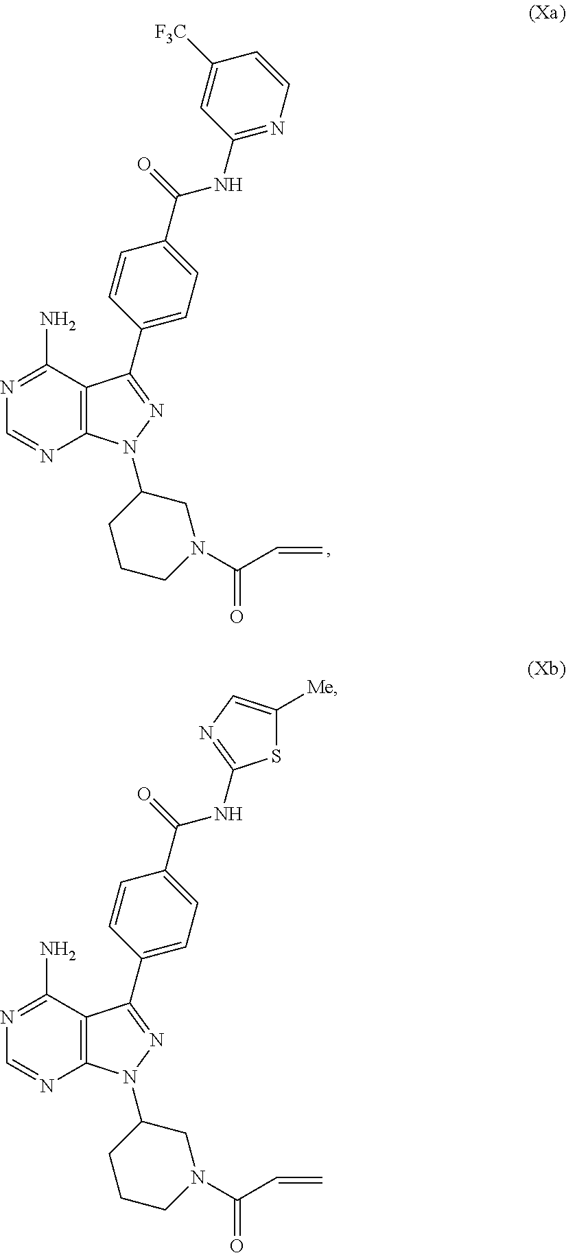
C12=C(C(N)=NC=N1)C(C1=CC=C(C(NC3=NC=CC([F3C])=C3)=O)C=C1)=NN2C1CCCN(C(C=C)=O)C1.C12=C(C(N)=NC=N1)C(C1=CC=C(C(NC3=NC=C([Me])S3)=O)C=C1)=NN2C1CCCN(C(C=C)=O)C1
